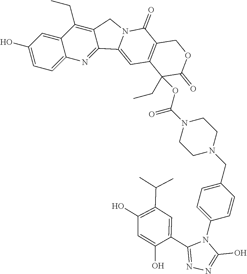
OC1=CC=C2C(=C1)C(CC)=C1C(=N2)C2=CC3=C(C(=O)N2C1)COC(=O)C3(OC(N1CCN(CC2=CC=C(N3C(C4=CC(C(C)C)=C(O)C=C4O)=NN=C3O)C=C2)CC1)=O)CC
